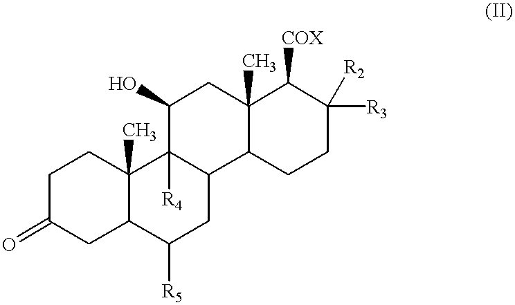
C1C(=O)CC2C(C)(C1)C1([R4])C(CC2[R5])C2C(C)(CC1O)C([COX])C([R3])([R2])CC2
